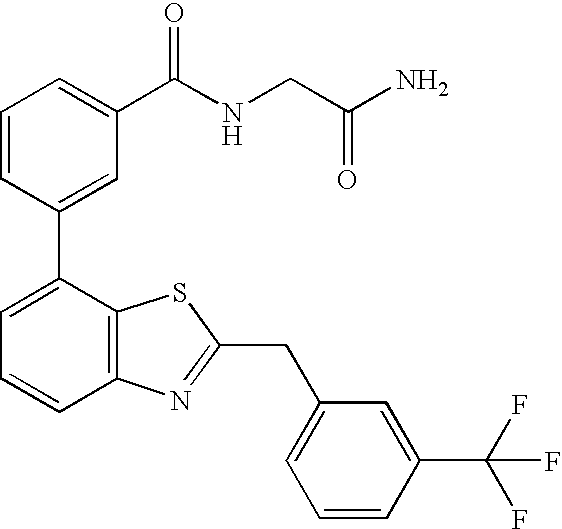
C1=CC=C(C(NCC(N)=O)=O)C=C1C1=CC=CC2=C1SC(CC1=CC=CC(C(F)(F)F)=C1)=N2
